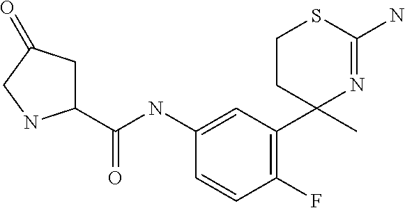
C1C(C(NC2=CC(C3(C)N=C(N)SCC3)=C(F)C=C2)=O)NCC1=O
